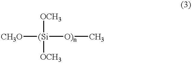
[CH3O][(Si]([O)n]C)([OCH3])[OCH3]
